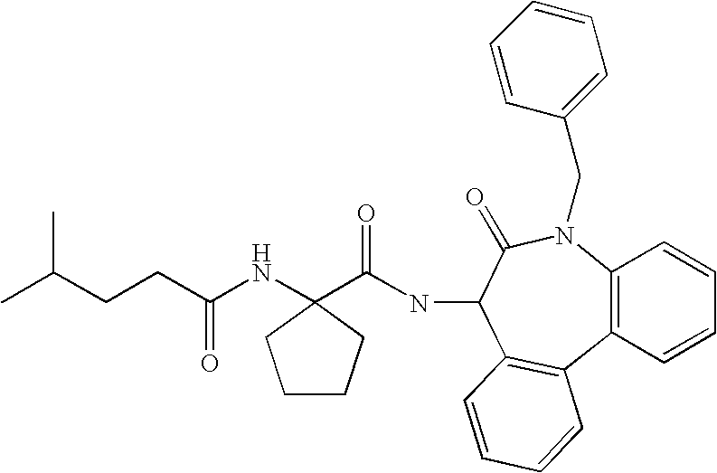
C12=C(C=CC=C1)C1=C(C(NC(C3(NC(CCC(C)C)=O)CCCC3)=O)C(=O)N2CC2=CC=CC=C2)C=CC=C1
